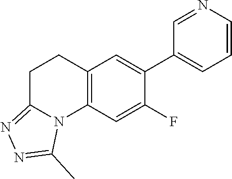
C12=C(C=C(F)C(C3=CC=CN=C3)=C1)N1C(=NN=C1C)CC2
